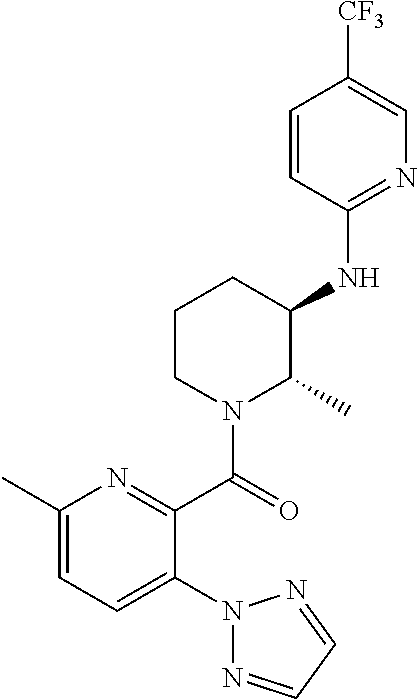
N1(C2=CC=C(C)N=C2C(N2C(C)C(NC3=NC=C([CF3])C=C3)CCC2)=O)N=CC=N1
